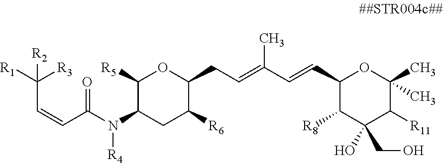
C(C=CC(=O)N(C1C([R5])OC(CC=C(C=CC2C([R8])C(O)(CO)C([R11])C(C)(C)O2)C)C([R6])C1)[R4])([R3])([R1])[R2]
